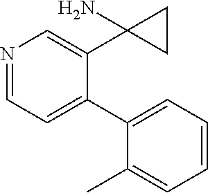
N1=CC=C(C2=CC=CC=C2C)C(C2(N)CC2)=C1
